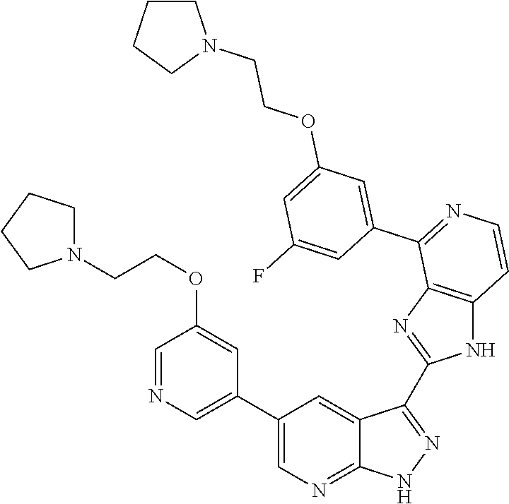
C1=NC=C(C2=CN=C3C(=C2)C(C2=NC4=C(N2)C=CN=C4C2=CC(OCCN4CCCC4)=CC(F)=C2)=NN3)C=C1OCCN1CCCC1
